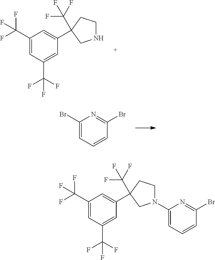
C1(C(F)(F)F)=CC(C(F)(F)F)=CC(C2(C(F)(F)F)CCNC2)=C1.C1(Br)=CC=CC(Br)=N1.C1(C(F)(F)F)=CC(C(F)(F)F)=CC(C2(C(F)(F)F)CCN(C3=CC=CC(Br)=N3)C2)=C1
